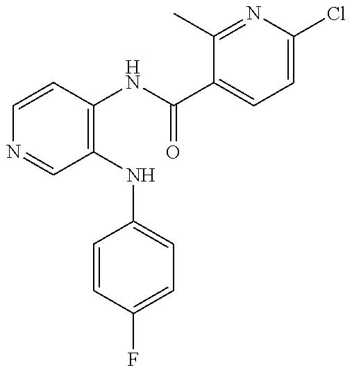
C1=CC(NC(C2=CC=C(Cl)N=C2C)=O)=C(NC2=CC=C(F)C=C2)C=N1
